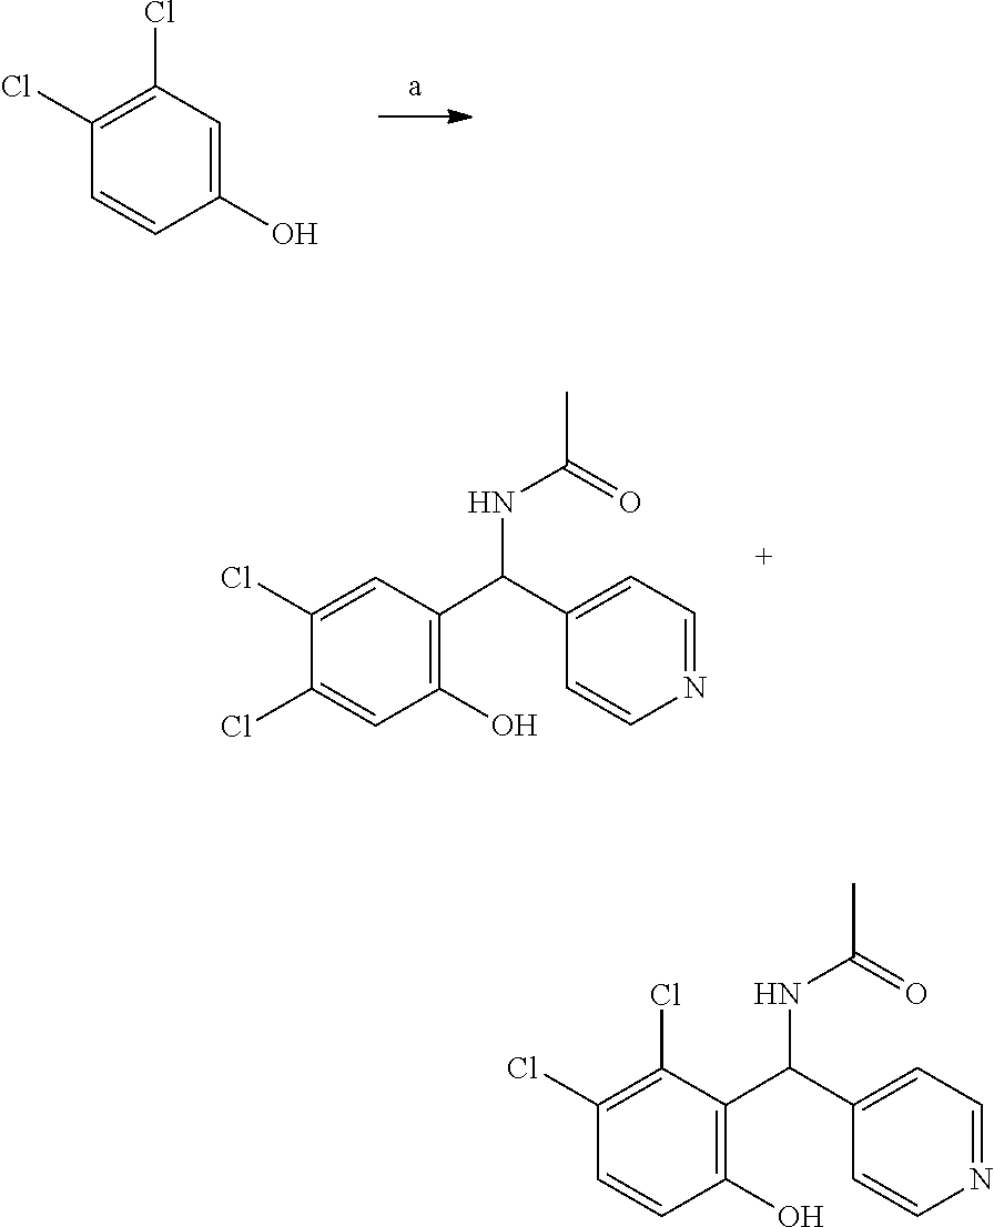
C1=CC(O)=CC(Cl)=C1Cl.C1(Cl)=CC(O)=C(C(C2=CC=NC=C2)NC(C)=O)C=C1Cl.C1=CC(O)=C(C(C2=CC=NC=C2)NC(=O)C)C(Cl)=C1Cl
